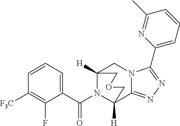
C1=CC=C(C(N2C3([H])CN4C(=NN=C4C4=CC=CC(C)=N4)C2([H])COC3)=O)C(F)=C1[F3C]
